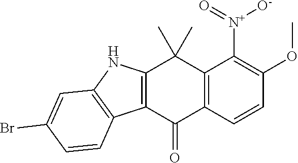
C12=C(NC3=C1C=CC(Br)=C3)C(C)(C)C1=C(C2=O)C=CC(OC)=C1[N+](=O)[O-]
